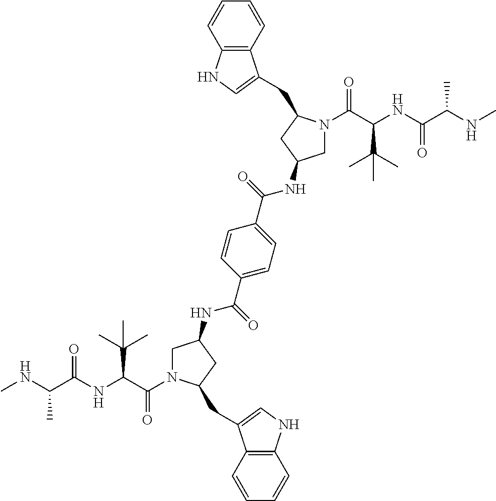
C(C(NC(C(NC)C)=O)C(C)(C)C)(=O)N1CC(NC(C2=CC=C(C(=O)NC3CN(C(=O)C(C(C)(C)C)NC(C(C)NC)=O)C(CC4=CNC5=C4C=CC=C5)C3)C=C2)=O)CC1CC1=CNC2=C1C=CC=C2
